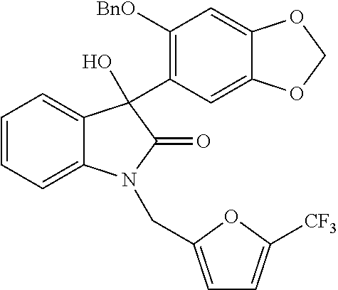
C1=CC=C2C(=C1)C(C1=C([BnO])C=C3C(=C1)OCO3)(O)C(=O)N2CC1=CC=C([CF3])O1
